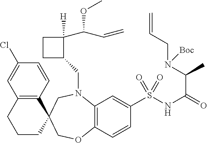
C12=C(C=CC(Cl)=C1)C1(CCC2)COC2=C(N(CC3C([H])(C(C=C)OC)CC3)C1)C=C(S(NC(C(N(CC=C)[Boc])C)=O)(=O)=O)C=C2
